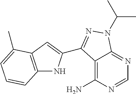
C12=C(C=C(C3=NN(C(C)C)C4=NC=NC(N)=C43)N1)C(C)=CC=C2
